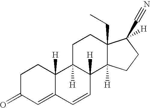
C1C2([H])C([H])(C3([H])C(CC)(C1)C(C#N)([H])CC3)C=CC1=CC(=O)CCC21[H]
